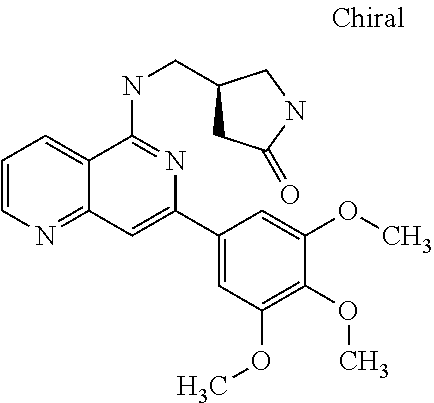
C1(C2=CC3=NC=CC=C3C(NCC3CC(=O)NC3)=N2)=CC(OC)=C(OC)C(OC)=C1
